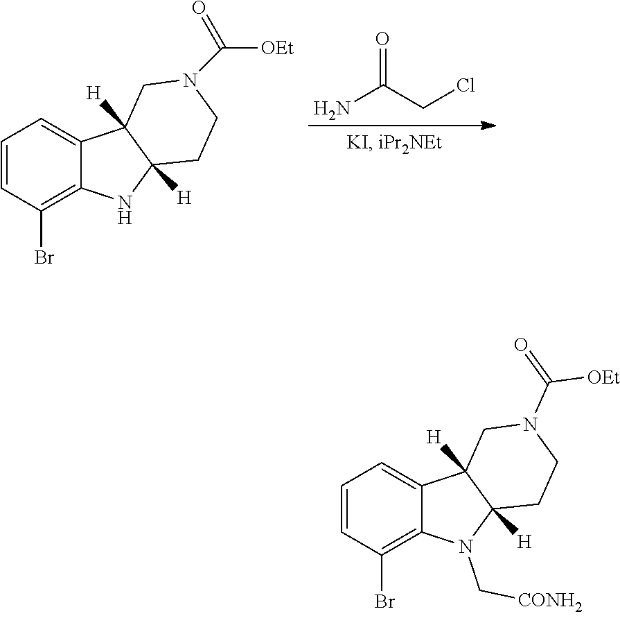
C1=CC(Br)=C2C(=C1)C1([H])C([H])(N2C[CONH2])CCN(C([OEt])=O)C1.C1=CC(Br)=C2C(=C1)C1([H])C([H])(N2)CCN(C([OEt])=O)C1.NC(CCl)=O
